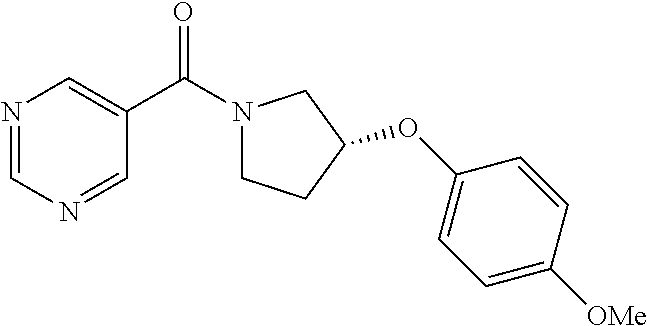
N1=CN=CC(C(N2CCC(OC3=CC=C([OMe])C=C3)C2)=O)=C1
